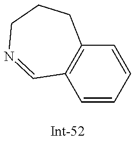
C1=CC=CC2=C1C=NCCC2
